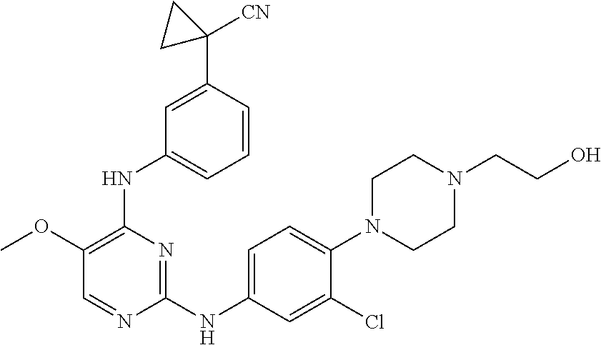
C1(OC)=C(NC2=CC=CC(C3([CN])CC3)=C2)N=C(NC2=CC=C(N3CCN(CCO)CC3)C(Cl)=C2)N=C1
